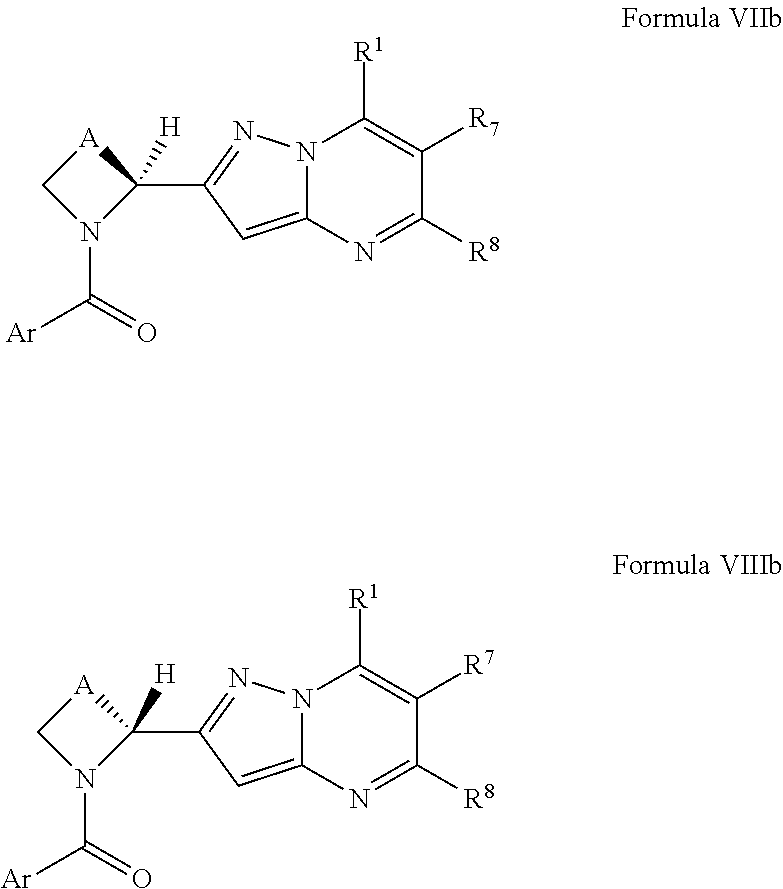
N12C(=CC(C3([H])[A]CN3C([Ar])=O)=N1)N=C([R8])C([R7])=C2[R1].N12C(=CC(C3([H])[A]CN3C([Ar])=O)=N1)N=C([R8])C([R7])=C2[R1]
